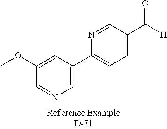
C1=NC(C2=CN=CC(OC)=C2)=CC=C1C([H])=O
